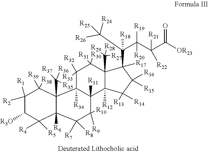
C1([R1])([R2])C([R3O])C([R4])([R5])C2([R6])C(C([R35])([R37])[R36])(C1([R39])[R38])C1([R34])C([R11])(C([R9])([R10])C2([R8])[R7])C2([R12])C(C([R29])([R27])[R28])(C([R31])([R30])C1([R32])[R33])C(C(C(C(C([OR23])=O)([R21])[R22])([R19])[R20])([R18])C([R26])([R24])[R25])([R17])C([R16])([R15])C2([R13])[R14]
